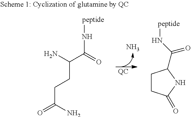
N.[QC].[peptide]NC(C(N)CCC(=O)N)=O.[peptide]NC(=O)C1CCC(=O)N1
